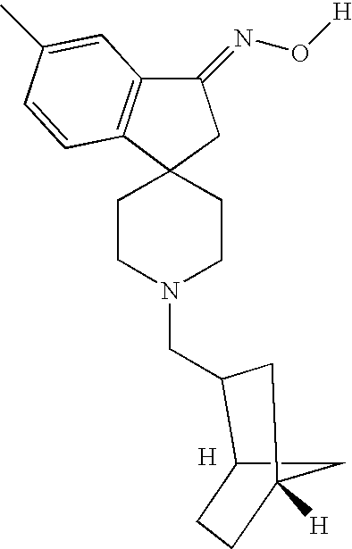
[H].C12(CCN(CC3C4CCC([H])(C4)C3)CC1)C1=C(C(=NO[H])C2)C=C(C)C=C1
